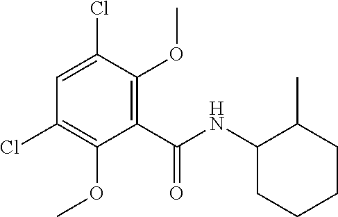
C1(C(=O)NC2CCCCC2C)=C(OC)C(Cl)=CC(Cl)=C1OC
